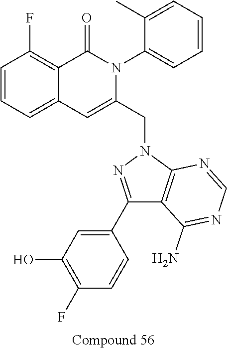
C1=CC=C2C(=C1F)C(=O)N(C1=CC=CC=C1C)C(CN1N=C(C3=CC(O)=C(F)C=C3)C3=C1N=CN=C3N)=C2
